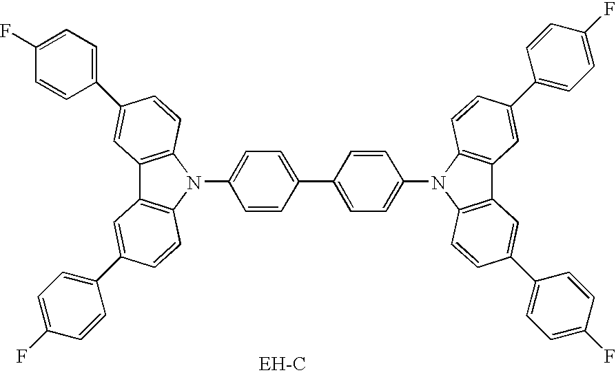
C1=CC(C2=CC=C(N3C4=C(C5=C3C=CC(C3=CC=C(F)C=C3)=C5)C=C(C3=CC=C(F)C=C3)C=C4)C=C2)=CC=C1N1C2=C(C3=C1C=CC(C1=CC=C(F)C=C1)=C3)C=C(C1=CC=C(F)C=C1)C=C2
